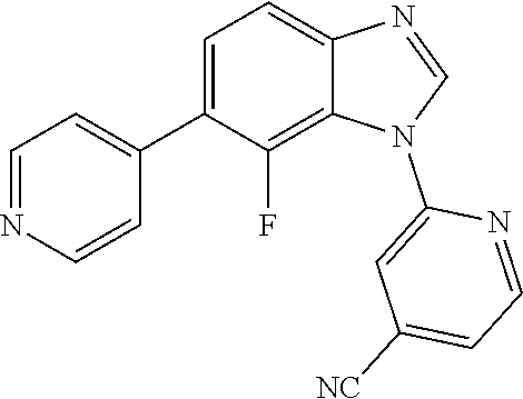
C1=NC2=CC=C(C3=CC=NC=C3)C(F)=C2N1C1=CC([NC])=CC=N1
